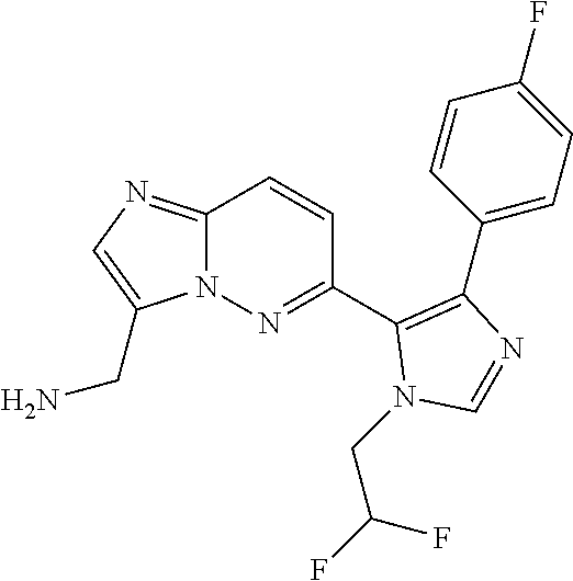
C1(C2=NN3C(=NC=C3CN)C=C2)=C(C2=CC=C(F)C=C2)N=CN1CC(F)F
